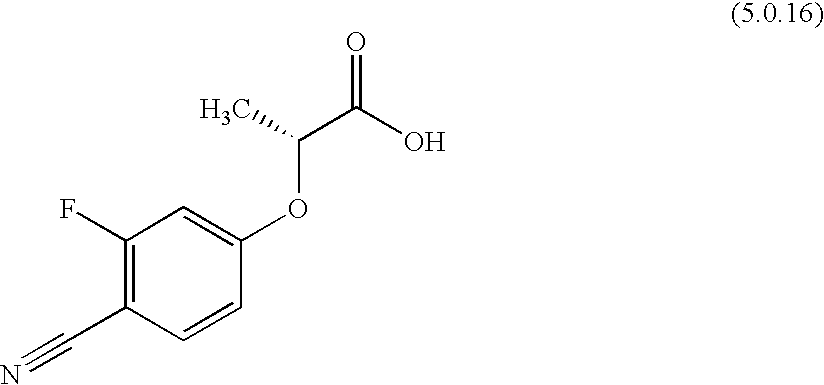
C1(F)=C(C#N)C=CC(OC(C)C(=O)O)=C1
